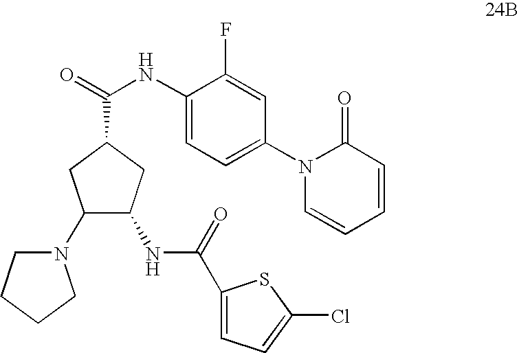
C1(N2CCCC2)C(NC(C2=CC=C(Cl)S2)=O)CC(C(=O)NC2=CC=C(N3C=CC=CC3=O)C=C2F)C1
